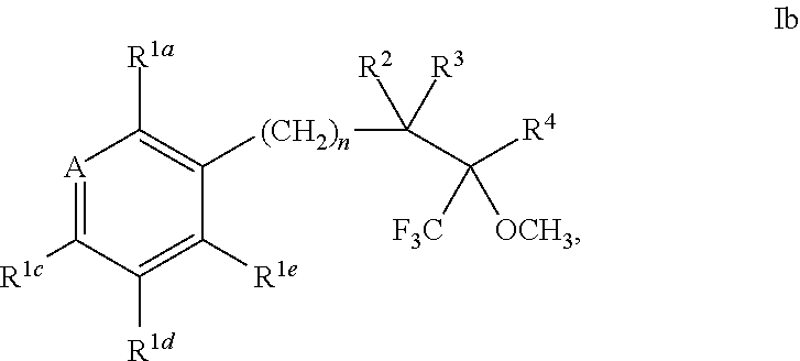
[A]1=C([R1c])C([R1d])=C([R1e])C([(CH2)n]C([R2])([R3])C([R4])([F3C])[OCH3])=C1[R1a]
